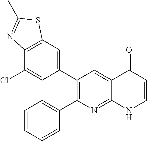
C12=C(C=C(C3=C(C4=CC=CC=C4)N=C4C(=C3)C(=O)C=CN4)C=C1Cl)SC(C)=N2
